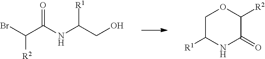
BrC(C(NC(CO)[R1])=O)[R2].C1C([R1])NC(=O)C([R2])O1
